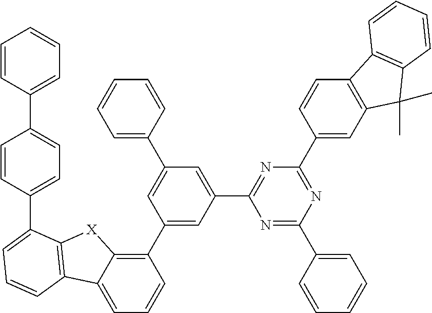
C1(C2=CC(C3=NC(C4=CC5=C(C=C4)C4=C(C5(C)C)C=CC=C4)=NC(C4=CC=CC=C4)=N3)=CC(C3=CC=CC=C3)=C2)=C2C(=CC=C1)C1=C([X]2)C(C2=CC=C(C3=CC=CC=C3)C=C2)=CC=C1
